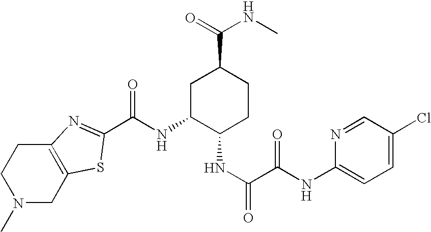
N1(C)CC2=C(CC1)N=C(C(NC1C(NC(=O)C(NC3=CC=C(Cl)C=N3)=O)CCC(C(=O)NC)C1)=O)S2
